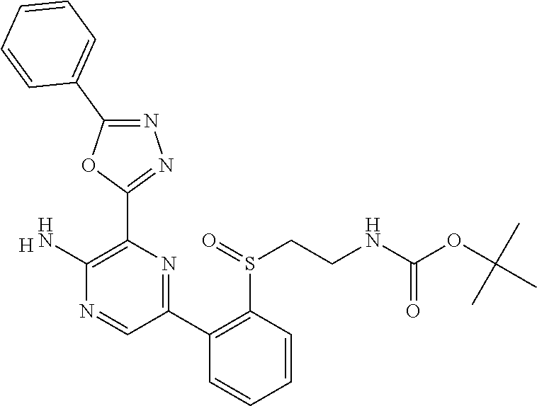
C1(C2=C(S(=O)CCNC(OC(C)(C)C)=O)C=CC=C2)=NC(C2=NN=C(C3=CC=CC=C3)O2)=C(N)N=C1.[H]
